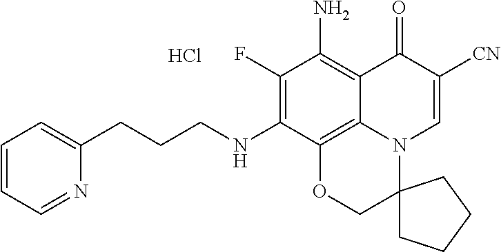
C1(F)=C(NCCCC2=CC=CC=N2)C2=C3C(=C1N)C(=O)C([CN])=CN3C1(CO2)CCCC1.Cl
